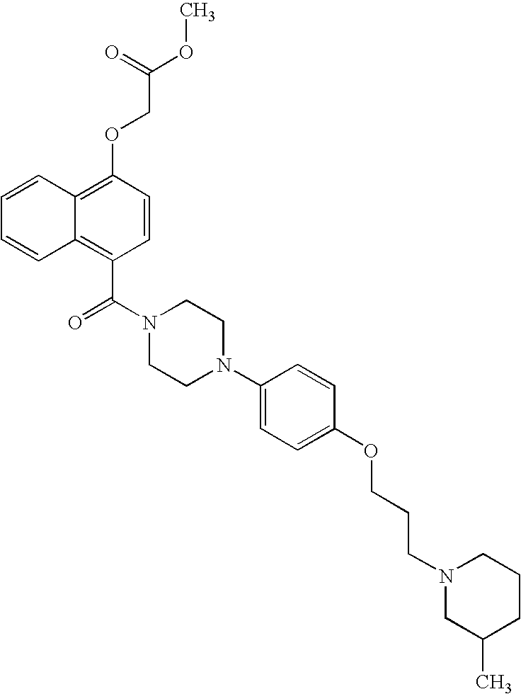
C1=CC2=C(OCC(OC)=O)C=CC(C(N3CCN(C4=CC=C(OCCCN5CC(C)CCC5)C=C4)CC3)=O)=C2C=C1
